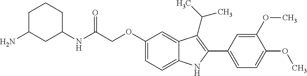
C(C(NC1CCCC(N)C1)=O)OC1=CC=C2C(=C1)C(C(C)C)=C(C1=CC=C(OC)C(OC)=C1)N2
